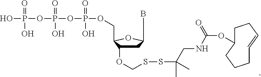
BC1CC(OCSSC(CNC(OC2CCC=CCCC2)=O)(C)C)C(COP(OP(OP(O)(O)=O)(O)=O)(O)=O)O1
